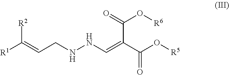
[R2]C([R1])=CCNNC=C(C(O[R6])=O)C(=O)O[R5]
